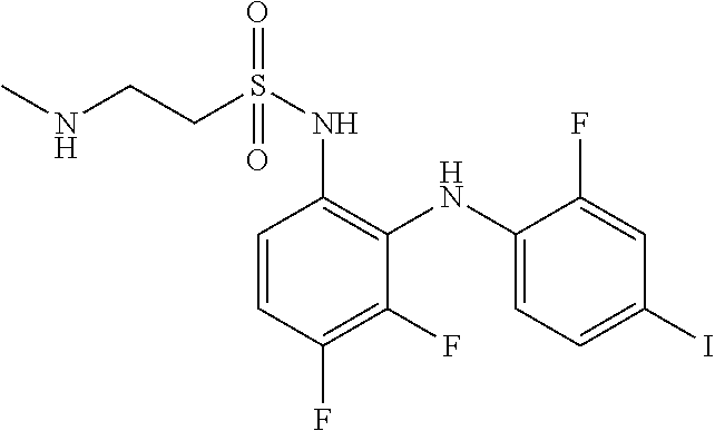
C1=CC(F)=C(F)C(NC2=CC=C(I)C=C2F)=C1NS(CCNC)(=O)=O
